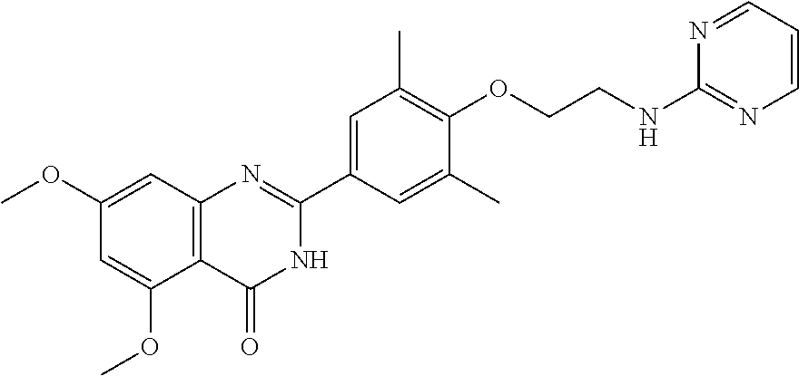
C12=C(C=C(OC)C=C1OC)N=C(C1=CC(C)=C(OCCNC3=NC=CC=N3)C(C)=C1)NC2=O
